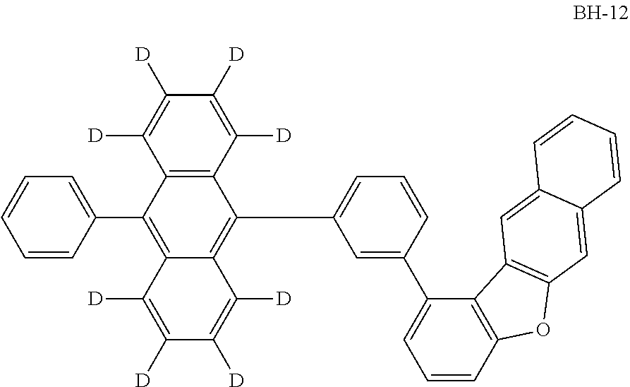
C1(C2=C3C(=C(C4=CC=CC(C5=CC=CC6=C5C5=C(O6)C=C6C(=C5)C=CC=C6)=C4)C4=C2C([D])=C([D])C([D])=C4[D])C([D])=C([D])C([D])=C3[D])=CC=CC=C1
